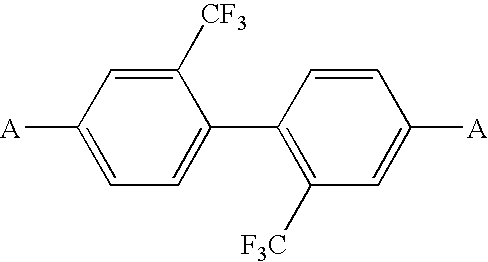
C1=C([A])C=C([CF3])C(C2=C([F3C])C=C([A])C=C2)=C1
